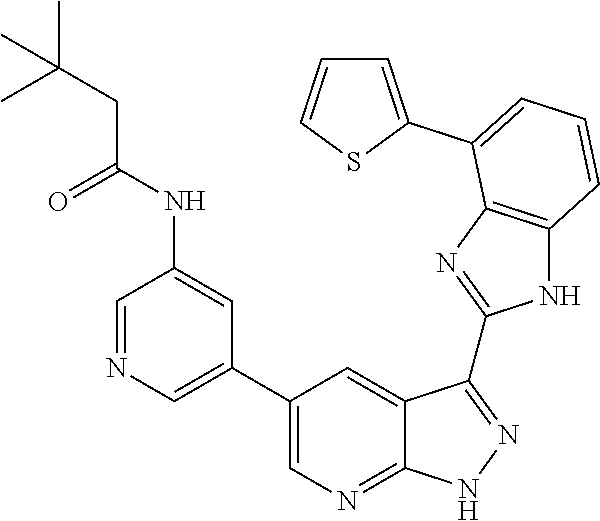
C1=NC=C(C2=CN=C3C(=C2)C(C2=NC4=C(N2)C=CC=C4C2=CC=CS2)=NN3)C=C1NC(CC(C)(C)C)=O
